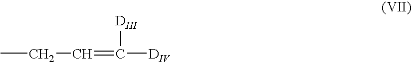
CCC=C([DIII])[DIV]
